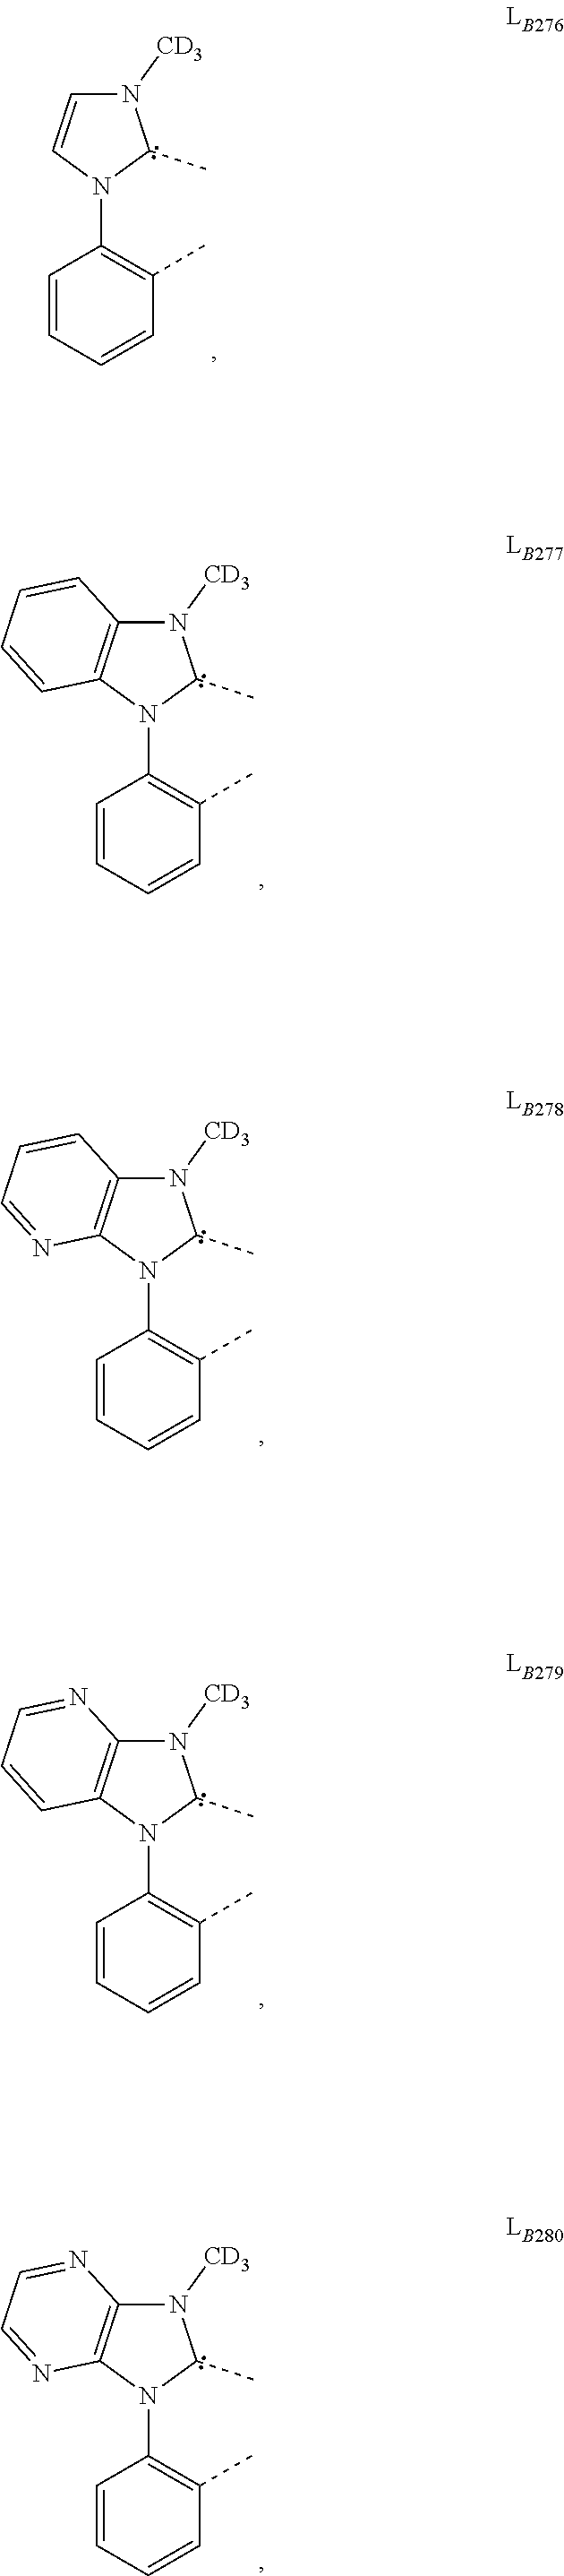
C1(N2C=CN([CD3])C2C)=C(C)C=CC=C1.C1(N2C3=C(N([CD3])C2C)N=CC=N3)=C(C)C=CC=C1.C1(N2C3=C(N([CD3])C2C)N=CC=C3)=C(C)C=CC=C1.C1(N2C3=C(N([CD3])C2C)C=CC=N3)=C(C)C=CC=C1.C1(N2C3=C(N([CD3])C2C)C=CC=C3)=C(C)C=CC=C1
